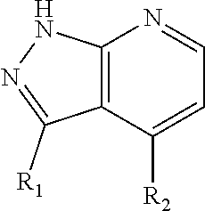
N1N=C([R1])C2=C1N=CC=C2[R2]
